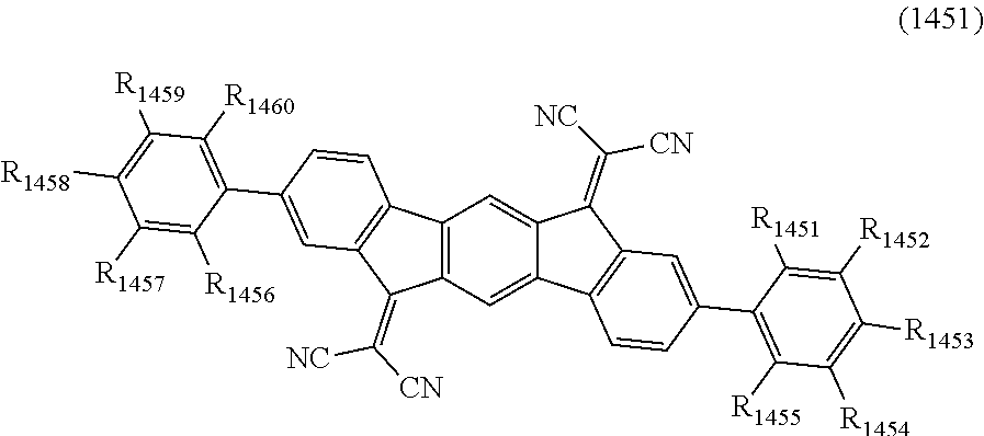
C1(C2=C([R1455])C([R1454])=C([R1453])C([R1452])=C2[R1451])=CC2=C(C=C1)C1=CC3=C(C4=C(C3=C([CN])[NC])C=C(C3=C([R1460])C([R1459])=C([R1458])C([R1457])=C3[R1456])C=C4)C=C1C2=C([NC])[CN]
